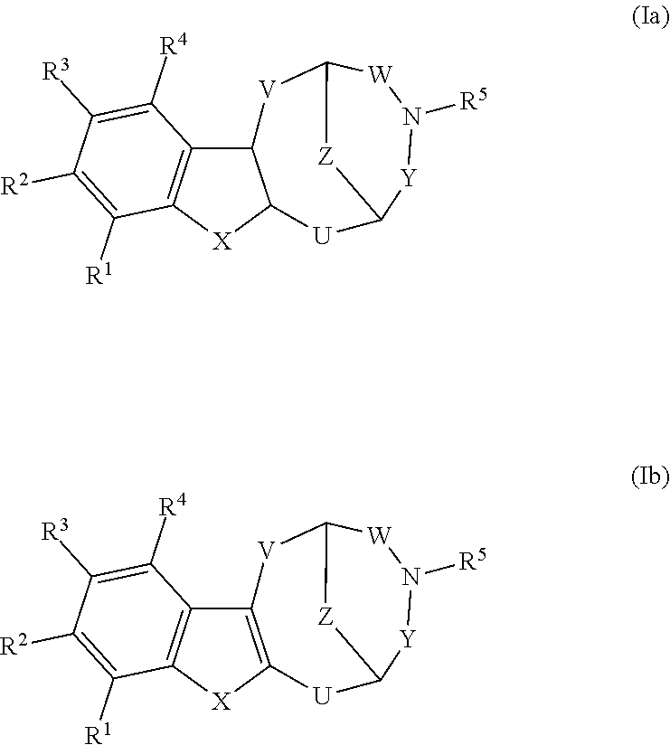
C12=C(C([R4])=C([R3])C([R2])=C1[R1])C1C([X]2)[U]C2[Y]N([R5])[W]C([V]1)[Z]2.C12=C(C([R4])=C([R3])C([R2])=C1[R1])C1=C([X]2)[U]C2[Y]N([R5])[W]C([V]1)[Z]2
